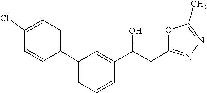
C1(C)=NN=C(CC(C2=CC(C3=CC=C(Cl)C=C3)=CC=C2)O)O1
